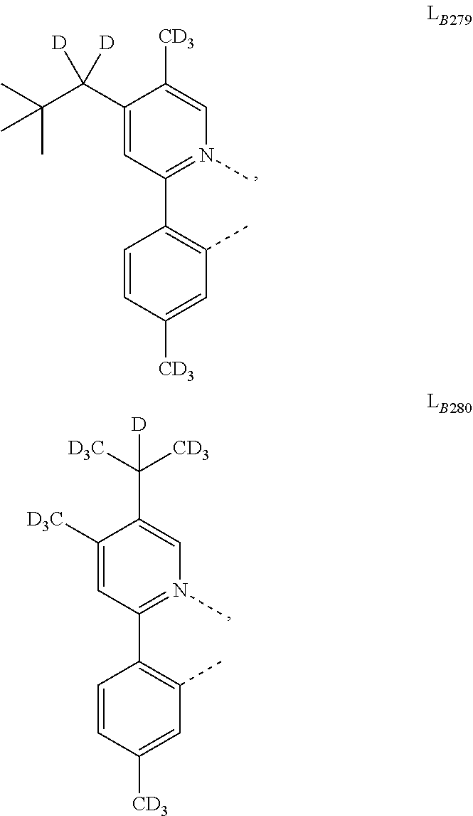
C1(C([D])(C(C)(C)C)[D])=CC(C2=C(C)C=C([CD3])C=C2)=N(C)C=C1[CD3].C1([D3C])=CC(C2=C(C)C=C([CD3])C=C2)=N(C)C=C1C([CD3])([D3C])[D]
